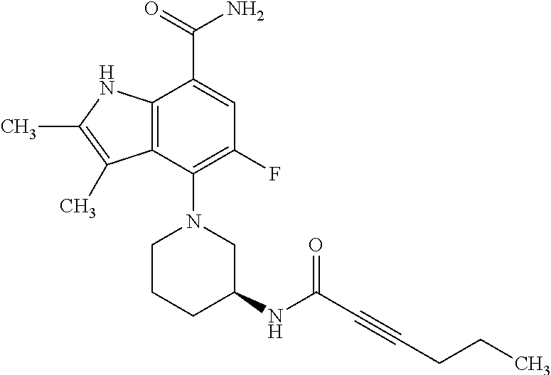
C1(N2CC(NC(=O)C#CCCC)CCC2)=C(F)C=C(C(=O)N)C2=C1C(C)=C(C)N2
